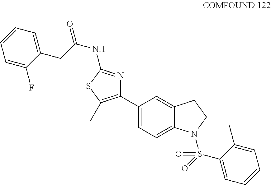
C1(C2=CC=C3C(=C2)CCN3S(C2=CC=CC=C2C)(=O)=O)=C(C)SC(NC(CC2=CC=CC=C2F)=O)=N1
